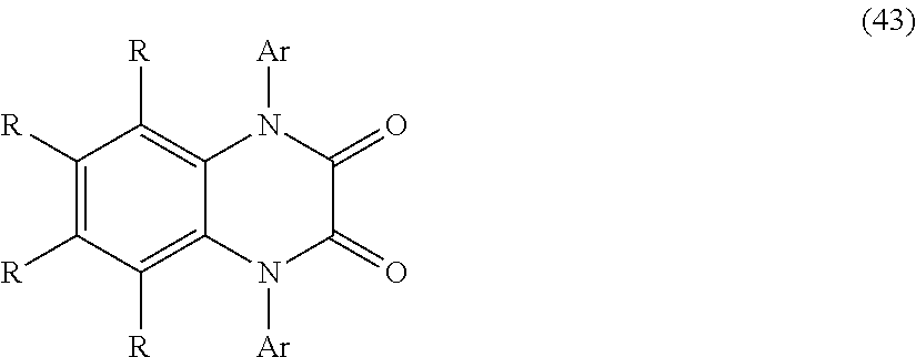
C1([R])=C([R])C([R])=C2C(=C1[R])N([Ar])C(=O)C(=O)N2[Ar]
